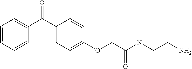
C1=CC=CC(C(C2=CC=C(OCC(NCCN)=O)C=C2)=O)=C1
